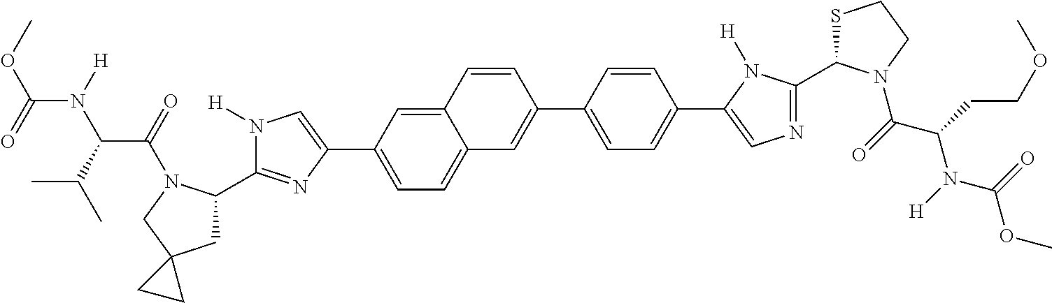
C1=C(C2=CN([H])C(C3CC4(CN3C(=O)C(C(C)C)N([H])C(=O)OC)CC4)=N2)C=C2C(=C1)C=C(C1=CC=C(C3=CN=C(C4SCCN4C(=O)C(CCOC)N([H])C(=O)OC)N3[H])C=C1)C=C2
